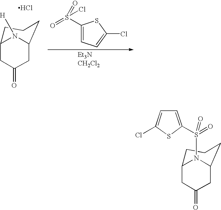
C1C2CCCC(CC1=O)N2S(=O)(=O)C1=CC=C(Cl)S1.C1C2CCCC(CC1=O)N2[H].Cl.C1(S(=O)(=O)Cl)=CC=C(Cl)S1
